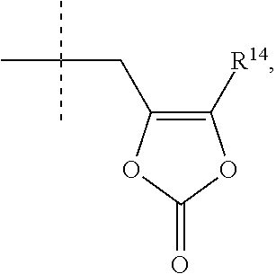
CC(C)(C)CC1=C([R14])OC(=O)O1
